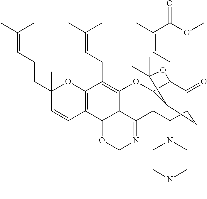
C12=C(C3C4C(=C1CC=C(C)C)OC15C(C4=NCO3)C(N3CCN(C)CC3)C3C(=O)C1(CC=C(C)C(OC)=O)OC(C)(C)C5C3)C=CC(CCC=C(C)C)(C)O2
